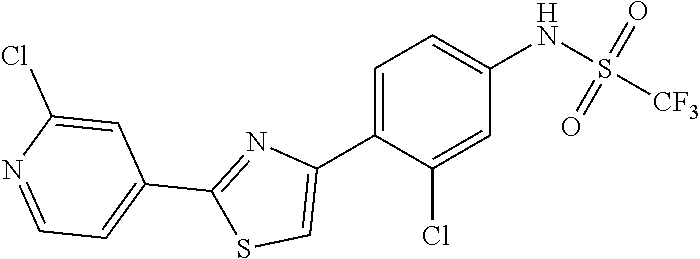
C1=C(C2=CSC(C3=CC=NC(Cl)=C3)=N2)C(Cl)=CC(NS(=O)(=O)[CF3])=C1
